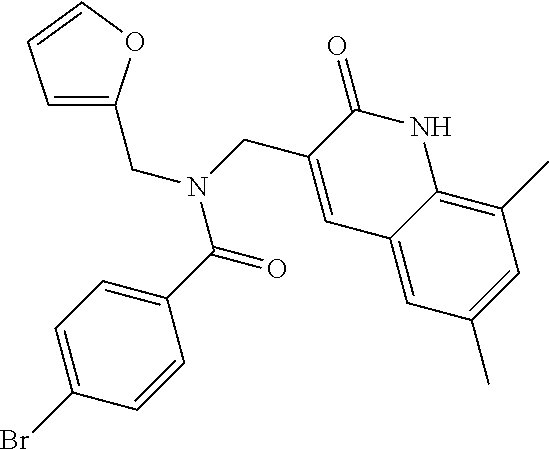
C1=C(CN(C(C2=CC=C(Br)C=C2)=O)CC2=CC3=CC(C)=CC(C)=C3NC2=O)OC=C1
